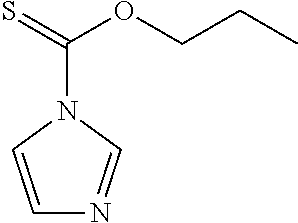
C1=CN(C(=S)OCCC)C=N1
